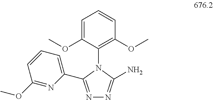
N1=C(C2=CC=CC(OC)=N2)N(C2=C(OC)C=CC=C2OC)C(N)=N1
